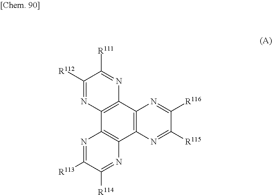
C12=C(C3=C(C4=C1N=C([R114])C([R113])=N4)N=C([R112])C([R111])=N3)N=C([R116])C([R115])=N2
